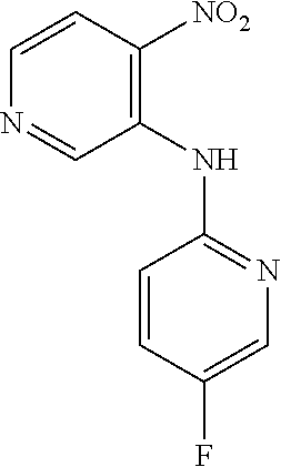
C1(NC2=NC=C(F)C=C2)=C([NO2])C=CN=C1
